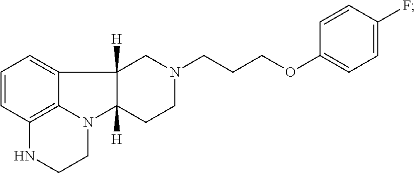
C1=CC2=C3C(=C1)C1([H])C([H])(N3CCN2)CCN(CCCOC2=CC=C(F)C=C2)C1
